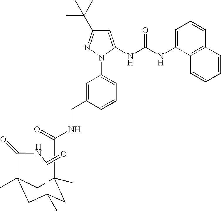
C(C1=CC(N2N=C(C(C)(C)C)C=C2NC(NC2=CC=CC3=C2C=CC=C3)=O)=CC=C1)NC(=O)CC1(C)CC2(C)CC(C)(C1)C(=O)NC2=O
